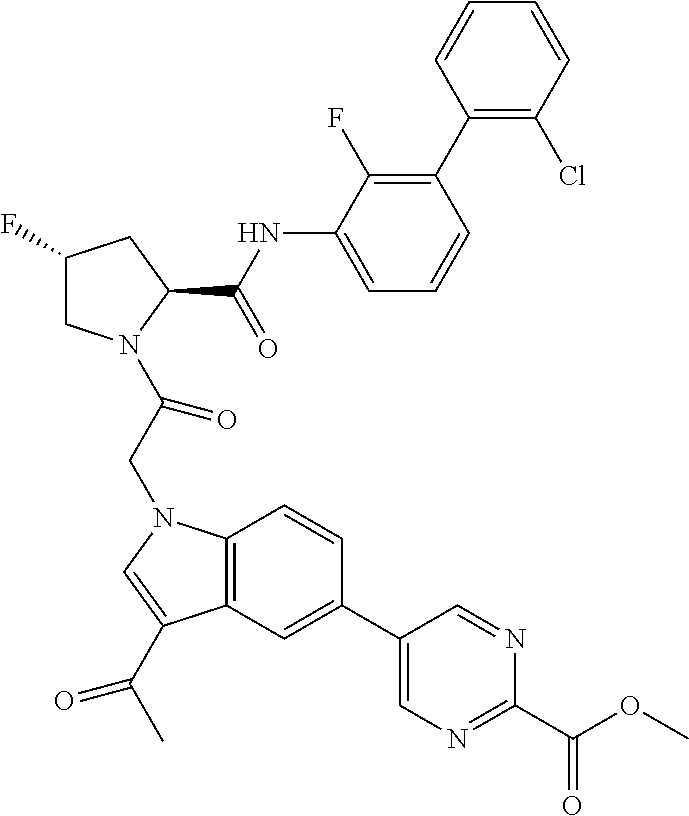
C1(F)CN(C(CN2C3=C(C(C(C)=O)=C2)C=C(C2=CN=C(C(OC)=O)N=C2)C=C3)=O)C(C(NC2=CC=CC(C3=C(Cl)C=CC=C3)=C2F)=O)C1
